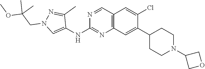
C1(NC2=NC3=C(C=N2)C=C(Cl)C(C2CCN(C4COC4)CC2)=C3)=CN(CC(OC)(C)C)N=C1C
